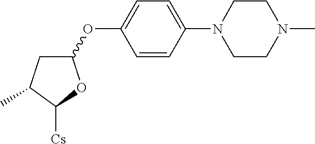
C1(OC2=CC=C(N3CCN(C)CC3)C=C2)CC(C)C([Cs])O1
